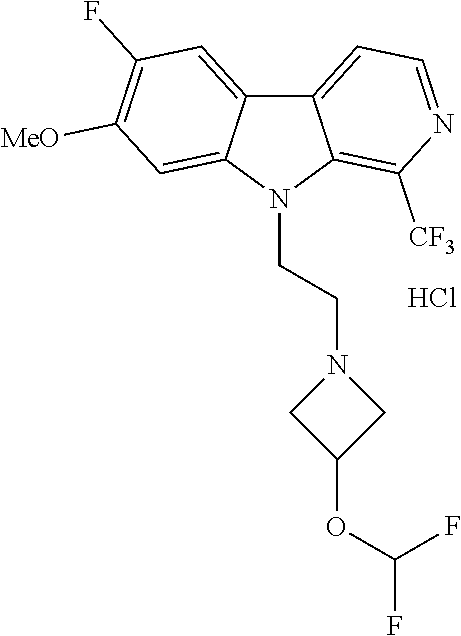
Cl.C12=CC=NC([CF3])=C1N(CCN1CC(OC(F)F)C1)C1=CC([MeO])=C(F)C=C21
